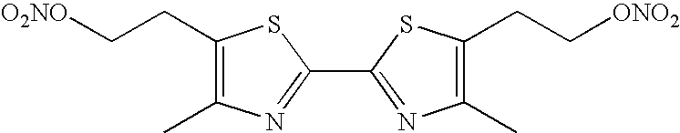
C1(C2=NC(C)=C(CC[ONO2])S2)=NC(C)=C(CC[O2NO])S1
